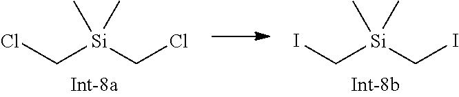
C[Si](C)(CCl)CCl.C[Si](C)(CI)CI
